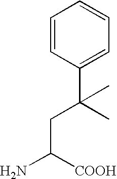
C1=CC(C(C)(CC(N)[COOH])C)=CC=C1
